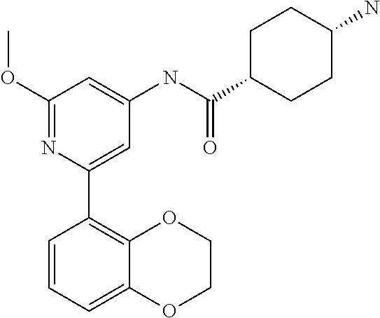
C1(OC)=NC(C2=C3C(=CC=C2)OCCO3)=CC(NC(C2CCC(N)CC2)=O)=C1
